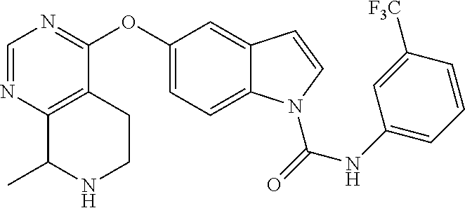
C1(OC2=NC=NC3=C2CCNC3C)=CC=C2C(=C1)C=CN2C(=O)NC1=CC=CC([F3C])=C1
